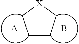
C1CC[X]C1.[A].B
